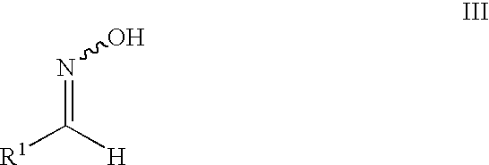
[R1]C([H])=NO
